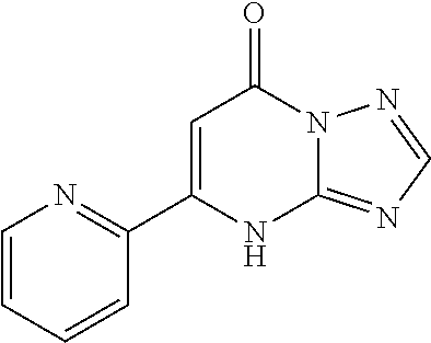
C12=NC=NN1C(=O)C=C(C1=NC=CC=C1)N2
